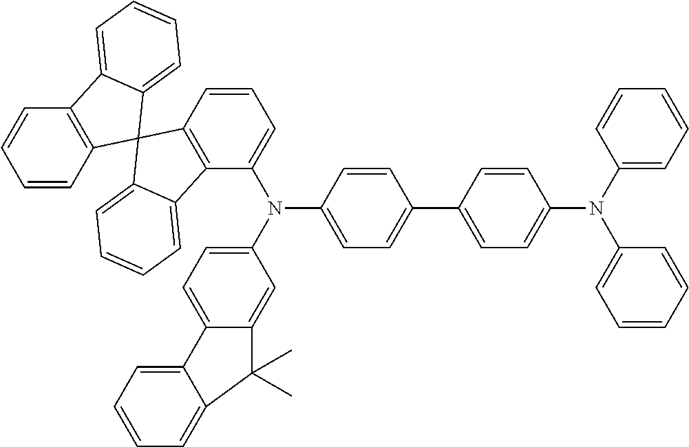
C1=CC2=C(C=C1)C1=CC=CC=C1C21C2=C(C(N(C3=CC=C4C(=C3)C(C)(C)C3=CC=CC=C43)C3=CC=C(C4=CC=C(N(C5=CC=CC=C5)C5=CC=CC=C5)C=C4)C=C3)=CC=C2)C2=CC=CC=C12
